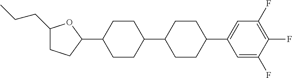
C1(CCC)CCC(C2CCC(C3CCC(C4=CC(F)=C(F)C(F)=C4)CC3)CC2)O1
